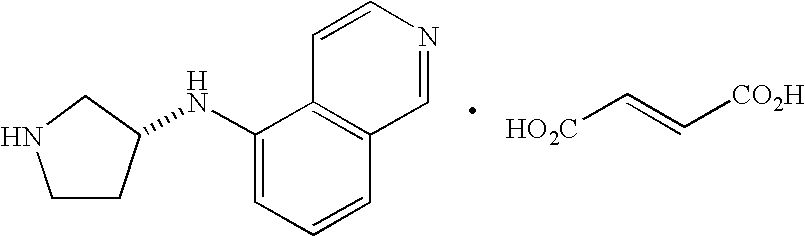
C1CC(NC2=CC=CC3=C2C=CN=C3)CN1.[CO2H]C=C[HO2C]
